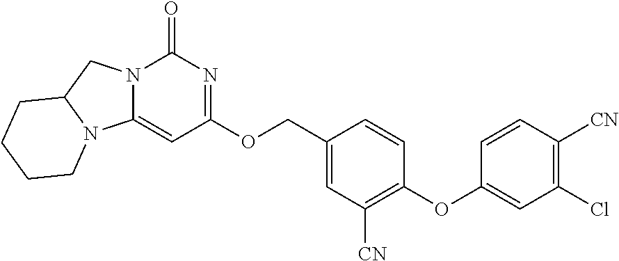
C1(OC2=CC(Cl)=C([CN])C=C2)=C([CN])C=C(COC2=NC(=O)N3C(=C2)N2C(C3)CCCC2)C=C1
